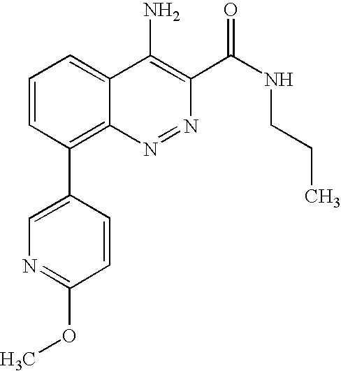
C1=CC(C2=CN=C(OC)C=C2)=C2C(=C1)C(N)=C(C(NCCC)=O)N=N2
